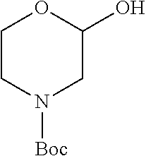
C1CN([Boc])CC(O)O1
